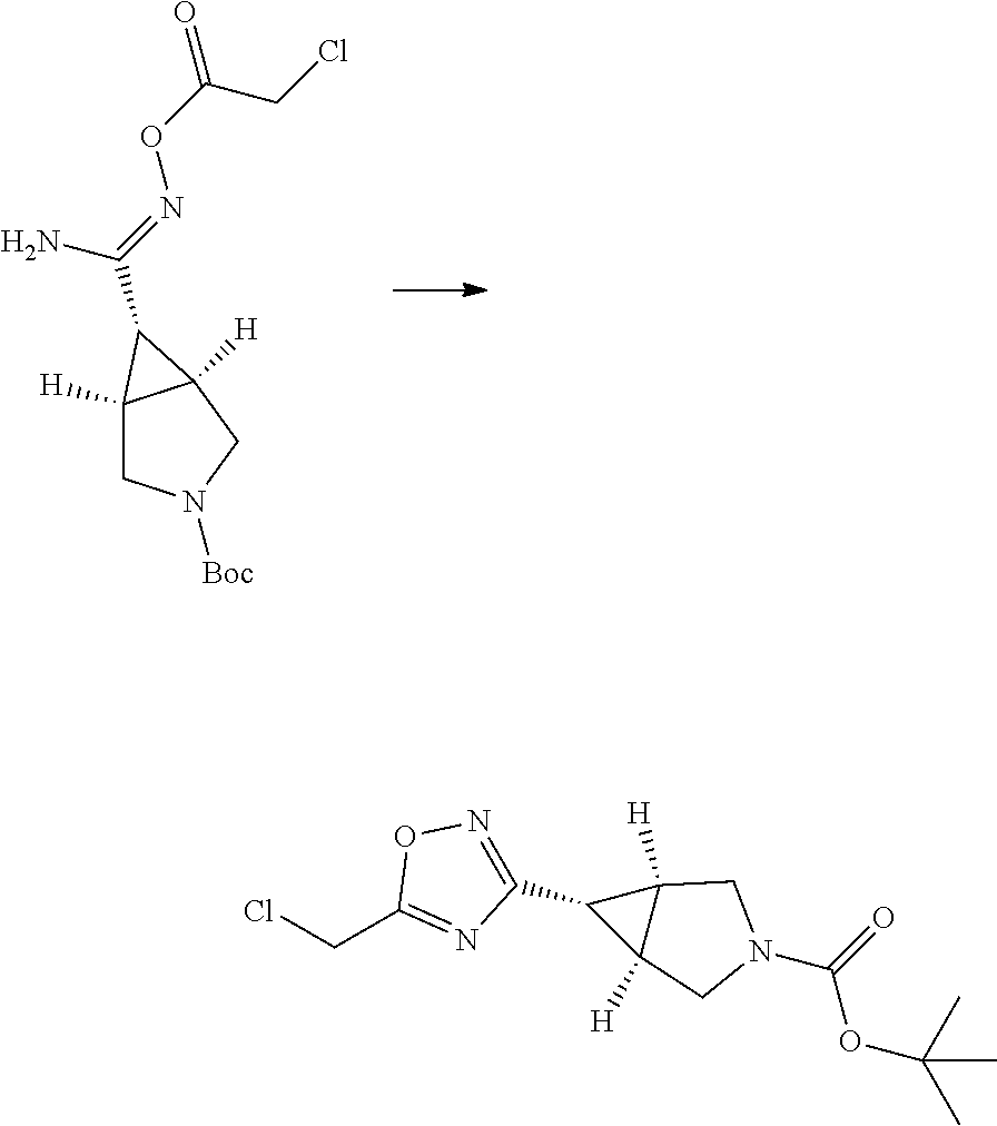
C12([H])CN([Boc])CC1([H])C2C(N)=NOC(=O)CCl.C1(C2=NOC(CCl)=N2)C2([H])C1([H])CN(C(=O)OC(C)(C)C)C2
